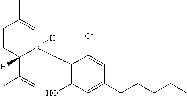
C1(C2([H])C=C(C)CCC2([H])C(C)=C)=C(O)C=C(CCCCC)C=C1[O-]
